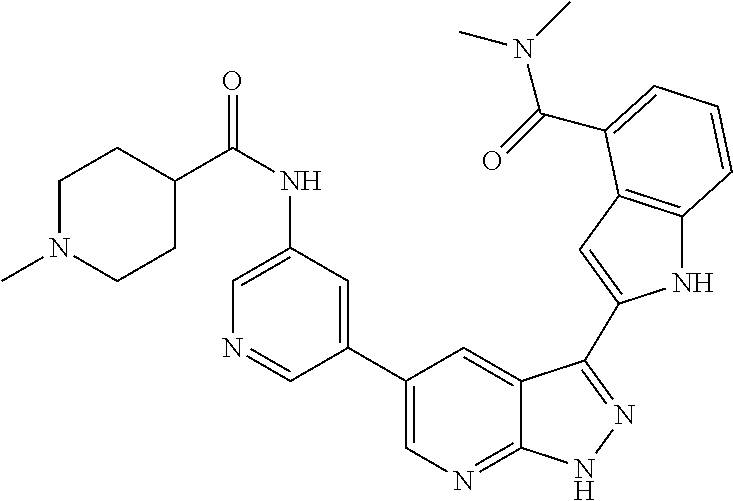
C1(C2=CN=C3C(=C2)C(C2=CC4=C(N2)C=CC=C4C(=O)N(C)C)=NN3)=CC(NC(=O)C2CCN(C)CC2)=CN=C1
